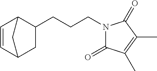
C1(CCCN2C(=O)C(C)=C(C)C2=O)C2C=CC(C1)C2
